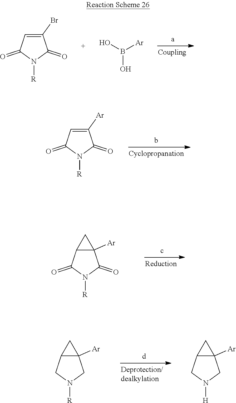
C1(Br)=CC(=O)N([R])C1=O.B(O)(O)[Ar].C1([Ar])=CC(=O)N([R])C1=O.C12([Ar])C(C(=O)N([R])C1=O)C2.C12([Ar])C(CN([R])C1)C2.C12([Ar])C(CN([H])C1)C2
